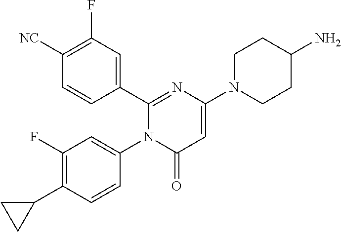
C1([NC])=C(F)C=C(C2=NC(N3CCC(N)CC3)=CC(=O)N2C2=CC(F)=C(C3CC3)C=C2)C=C1
